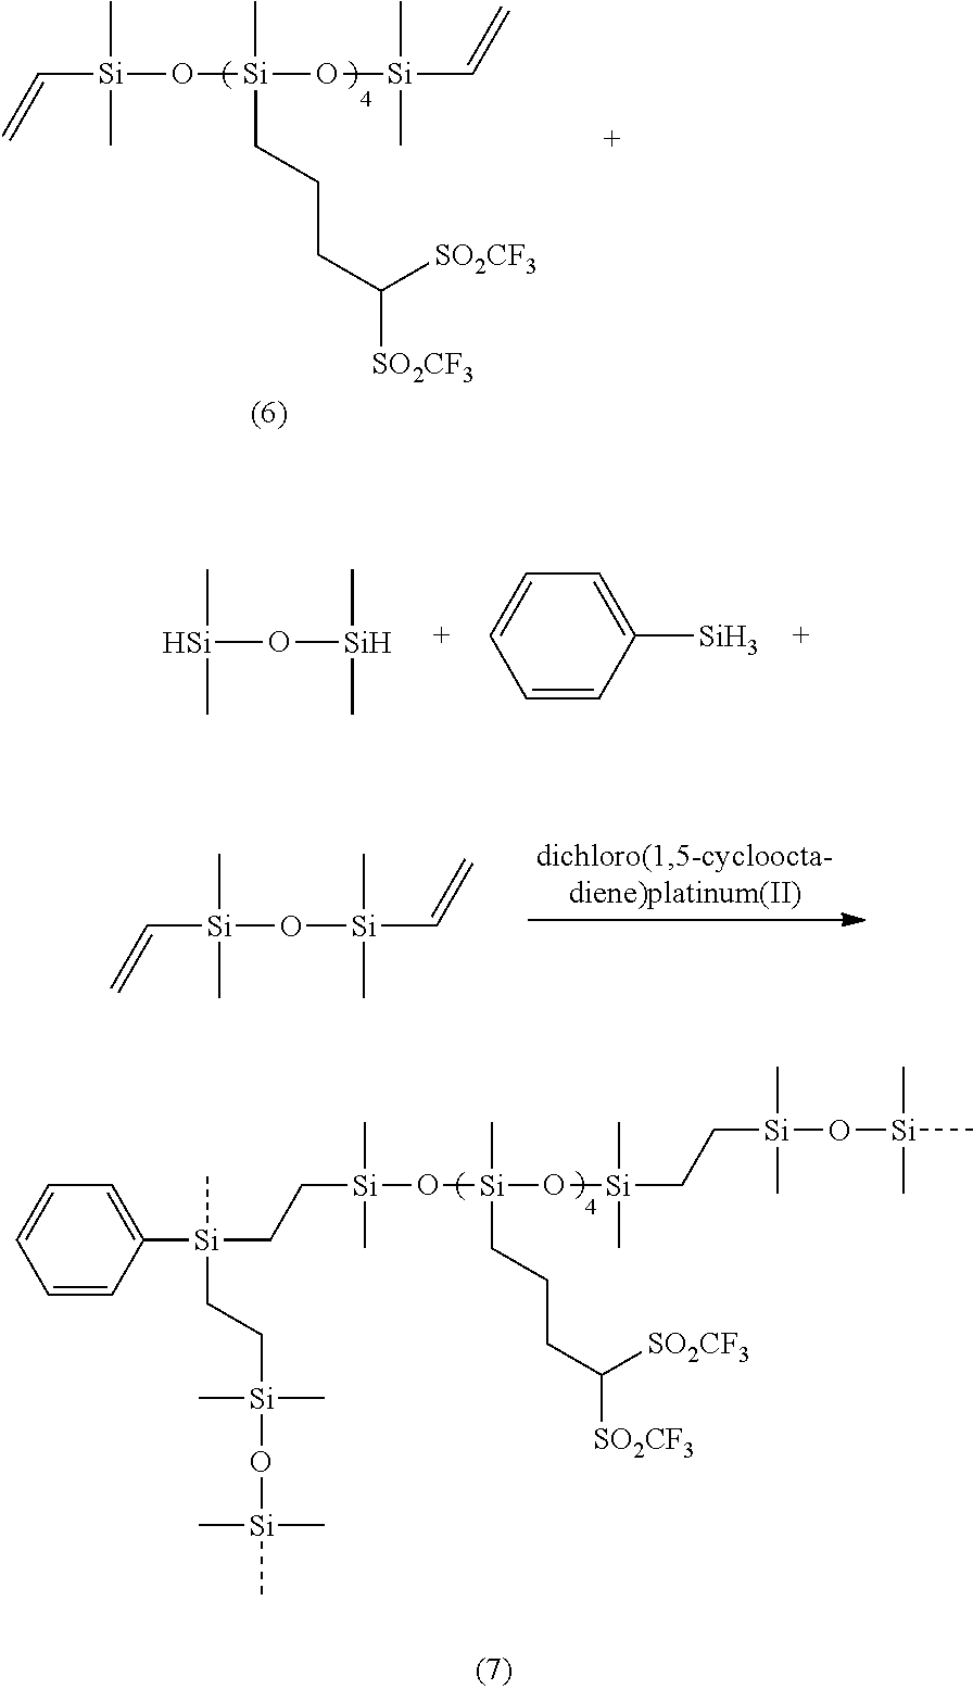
C=C[Si](O[Si](O[Si](C=C)(C)C)(C)CCCC([SO2CF3])[SO2CF3])(C)C.C[Si](C)O[Si](C)C.C1=CC([Si])=CC=C1.C[Si](C)(O[Si](C)(C)C=C)C=C.C1=CC([Si](CC[Si](C)(C)O[Si](O[Si](CC[Si](C)(C)O[Si](C)(C)C)(C)C)(C)CCCC([SO2CF3])[SO2CF3])(C)CC[Si](C)(C)O[Si](C)(C)C)=CC=C1
